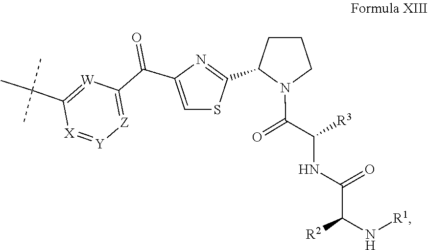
C(C(NC(C(N[R1])[R2])=O)[R3])(N1CCCC1C1=NC(C(=O)C2=[Z][Y]=[X]C(C(C)(C)C)=[W]2)=CS1)=O
